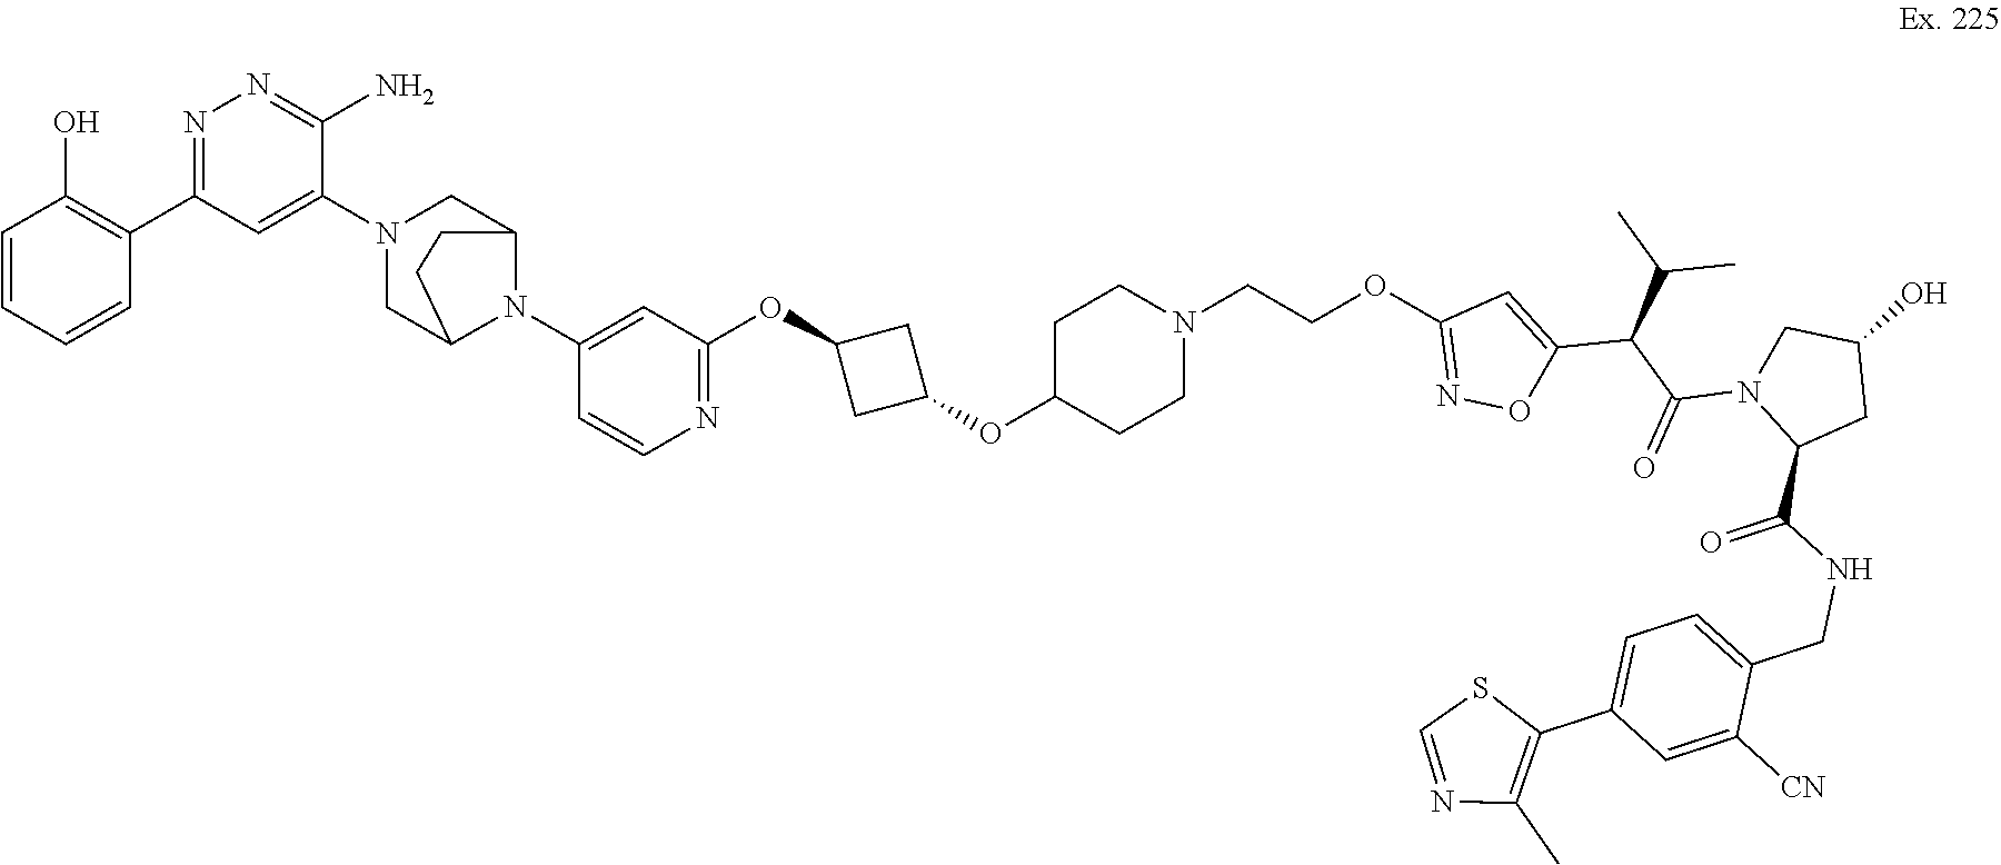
N1=C(OCCN2CCC(OC3CC(OC4=NC=CC(N5C6CN(C7=CC(C8=C(O)C=CC=C8)=NN=C7N)CC5CC6)=C4)C3)CC2)C=C(C(C(C)C)C(N2C(C(=O)NCC3=CC=C(C4=C(C)N=CS4)C=C3[CN])CC(O)C2)=O)O1
